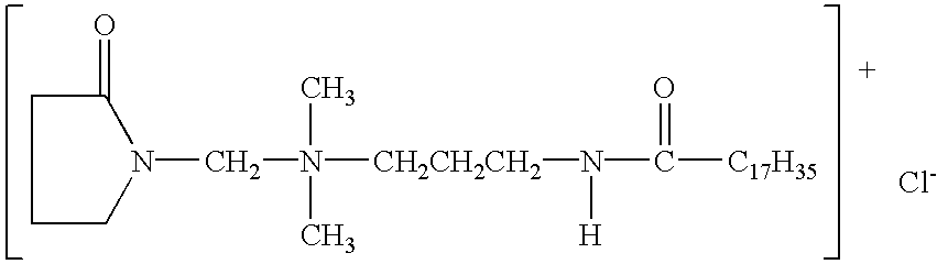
Cl.C1(=O)CCCN1CN(C)(C)[CH2CH2CH2]N([H])C([C17H35])=O
